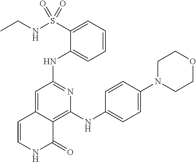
N(C1=NC(NC2=CC=C(N3CCOCC3)C=C2)=C2C(=C1)C=CNC2=O)C1=CC=CC=C1S(NCC)(=O)=O
